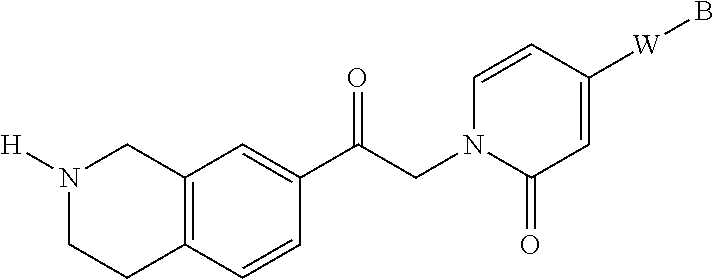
N1([H])CCC2=C(C1)C=C(C(CN1C(=O)C=C([W]B)C=C1)=O)C=C2
